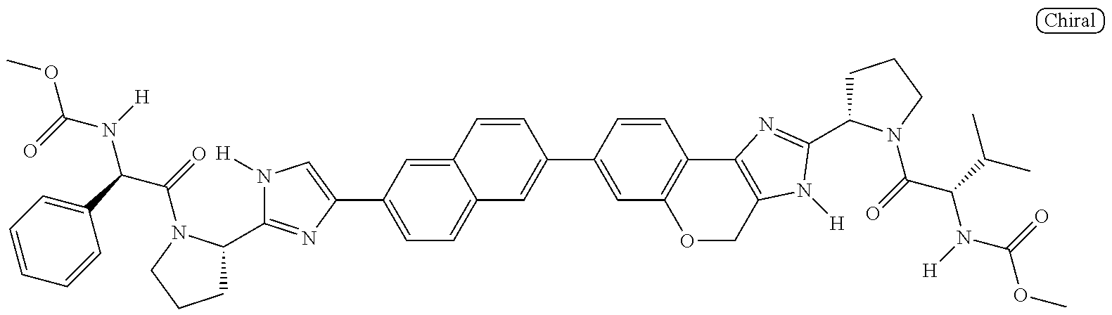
COC(=O)N([H])C(C1=CC=CC=C1)C(=O)N1C(C2=NC(C3=CC=C4C(=C3)C=CC(C3=CC5=C(C=C3)C3=C(CO5)N([H])C(C5CCCN5C(=O)C(C(C)C)N([H])C(=O)OC)=N3)=C4)=CN2[H])CCC1
